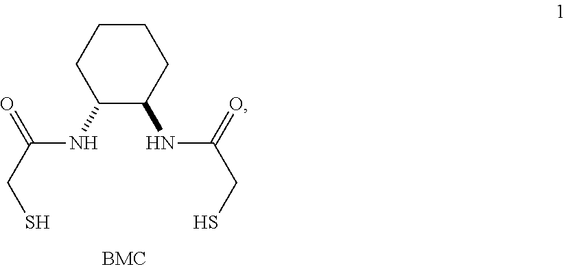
C1CCC(NC(CS)=O)C(NC(CS)=O)C1
